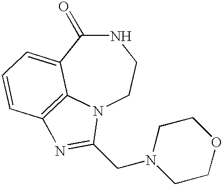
N1C(=O)C2=CC=CC3=C2N(CC1)C(CN1CCOCC1)=N3
